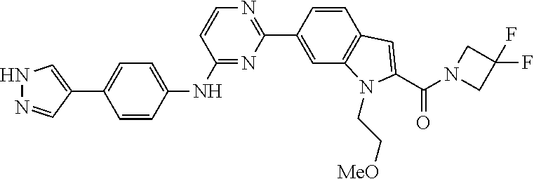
C1(NC2=CC=C(C3=CNN=C3)C=C2)=NC(C2=CC3=C(C=C2)C=C(C(N2CC(F)(F)C2)=O)N3CC[MeO])=NC=C1
